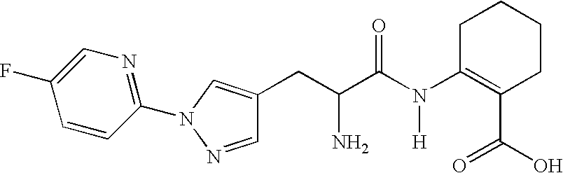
C(C(C(N(C1=C(C(=O)O)CCCC1)[H])=O)N)C1=CN(C2=NC=C(F)C=C2)N=C1
